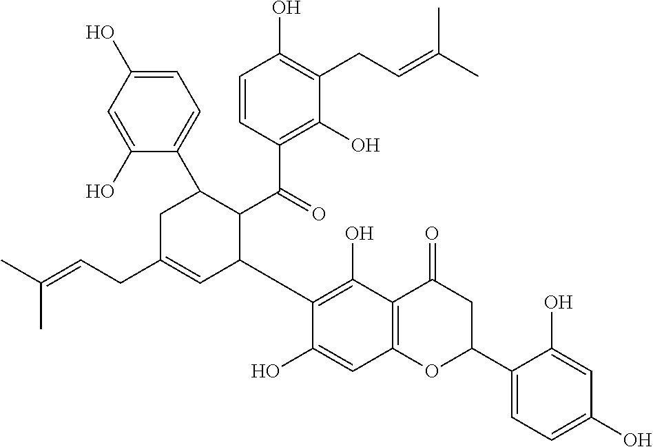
C1C(CC=C(C)C)=CC(C2=C(O)C3=C(C=C2O)OC(C2=CC=C(O)C=C2O)CC3=O)C(C(=O)C2=C(O)C(CC=C(C)C)=C(O)C=C2)C1C1=CC=C(O)C=C1O
